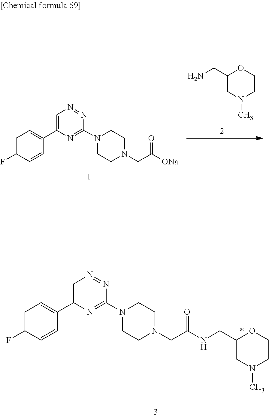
C1=C(F)C=CC(C2=CN=NC(N3CCN(CC([ONa])=O)CC3)=N2)=C1.C1(CN)CN(C)CCO1.C1=C(F)C=CC(C2=CN=NC(N3CCN(CC(NCC4CN(C)CCO4)=O)CC3)=N2)=C1
